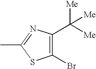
C1(C([Me])([Me])[Me])=C(Br)SC(C)=N1
